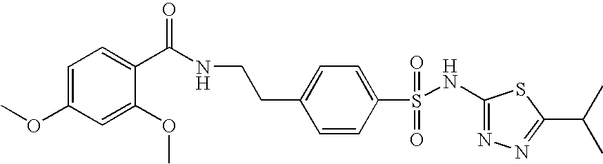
C1(NS(C2=CC=C(CCNC(C3=CC=C(OC)C=C3OC)=O)C=C2)(=O)=O)=NN=C(C(C)C)S1
